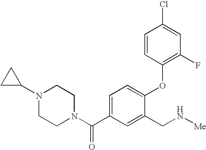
C1=C(C(N2CCN(C3CC3)CC2)=O)C=C(CN[Me])C(OC2=C(F)C=C(Cl)C=C2)=C1
